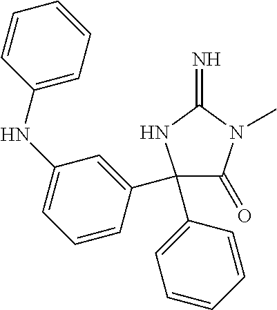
C1(C2=CC=CC=C2)(C2=CC(NC3=CC=CC=C3)=CC=C2)C(=O)N(C)C(=N)N1
